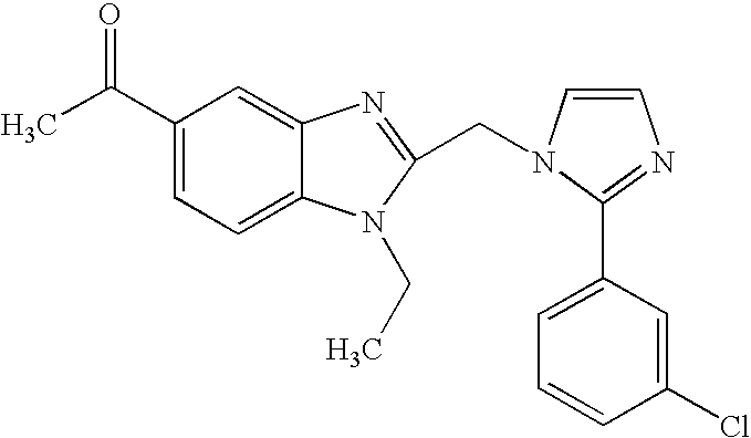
C1(C(C)=O)=CC=C2C(=C1)N=C(CN1C=CN=C1C1=CC=CC(Cl)=C1)N2CC
